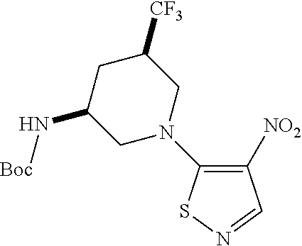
C1([NO2])=C(N2CC([CF3])CC(N[Boc])C2)SN=C1
